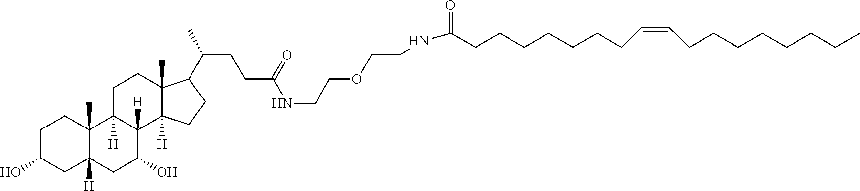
C1C(O)CC2([H])C(C)(C1)C1([H])C([H])(C(O)C2)C2([H])C(C)(CC1)C(C(CCC(NCCOCCNC(=O)CCCCCCCC=CCCCCCCCC)=O)C)CC2
